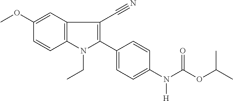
C12=C(C=C(OC)C=C1)C(C#N)=C(C1=CC=C(N(C(OC(C)C)=O)[H])C=C1)N2CC
